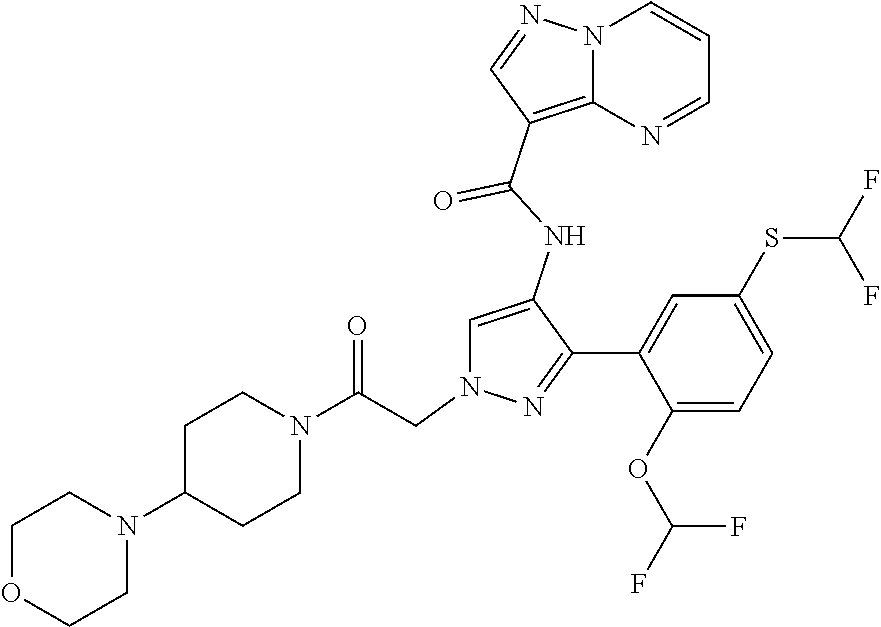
C1=C(NC(=O)C2=C3N(C=CC=N3)N=C2)C(C2=CC(SC(F)F)=CC=C2OC(F)F)=NN1CC(N1CCC(N2CCOCC2)CC1)=O
